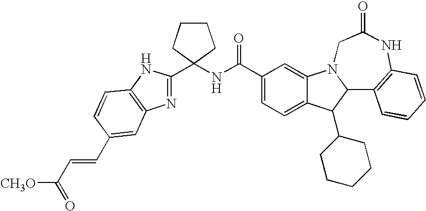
C12=CC=C(C(NC3(C4=NC5=C(N4)C=CC(C=CC([CH3O])=O)=C5)CCCC3)=O)C=C1N1C(C3=C(NC(=O)C1)C=CC=C3)C2C1CCCCC1
